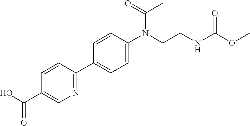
C1=CC(C2=CC=C(N(CCNC(OC)=O)C(=O)C)C=C2)=NC=C1C(O)=O
